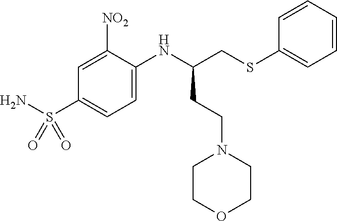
NS(C1=CC=C(NC(CSC2=CC=CC=C2)CCN2CCOCC2)C([NO2])=C1)(=O)=O
